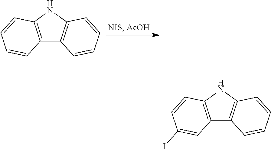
C12=C(NC3=C1C=CC=C3)C=CC=C2.C12=C(NC3=C1C=CC=C3)C=CC(I)=C2
